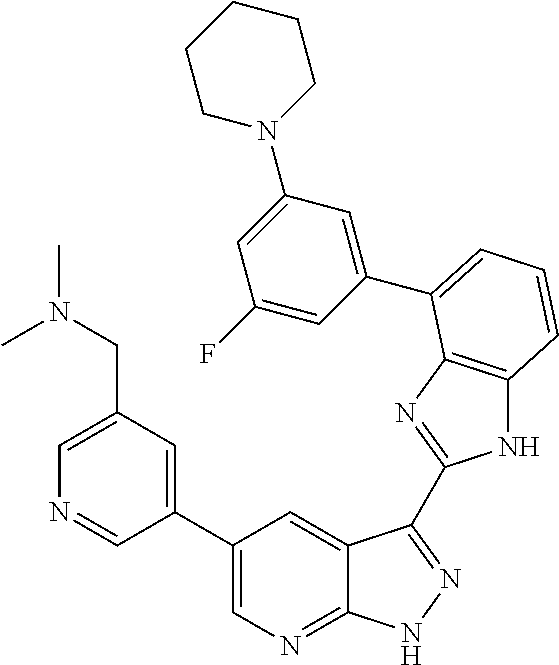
C1(C2=CN=C3C(=C2)C(C2=NC4=C(N2)C=CC=C4C2=CC(N4CCCCC4)=CC(F)=C2)=NN3)=CC(CN(C)C)=CN=C1
